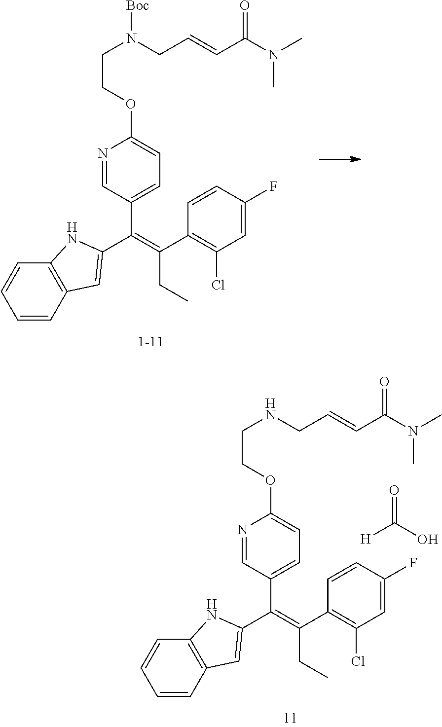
N(C)(C)C(C=CCN(CCOC1=CC=C(C(=C(C2=C(Cl)C=C(F)C=C2)CC)C2=CC3=C(C=CC=C3)N2)C=N1)[Boc])=O.N(C)(C)C(C=CCNCCOC1=CC=C(C(=C(C2=C(Cl)C=C(F)C=C2)CC)C2=CC3=C(C=CC=C3)N2)C=N1)=O.O=C(O)[H]
